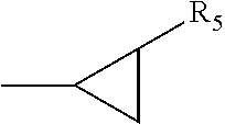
CC1CC1[R5]
